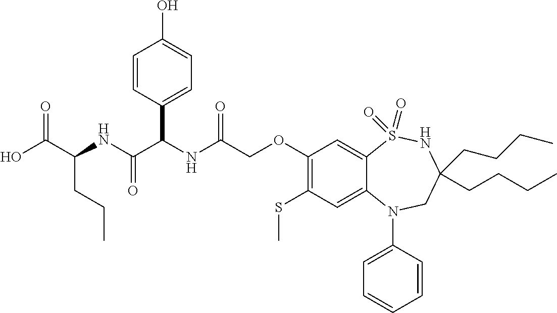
OC(C(NC(C(NC(=O)COC1=C(SC)C=C2C(=C1)S(=O)(=O)NC(CCCC)(CCCC)CN2C1=CC=CC=C1)C1=CC=C(O)C=C1)=O)CCC)=O
